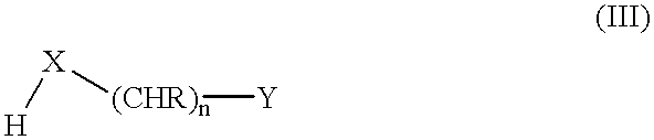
[H][X][(CHR)n][Y]
